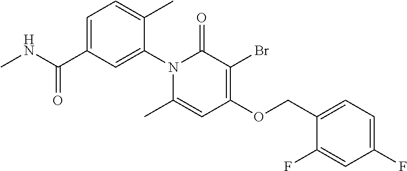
C1=C(C(NC)=O)C=C(N2C(C)=CC(OCC3=CC=C(F)C=C3F)=C(Br)C2=O)C(C)=C1
